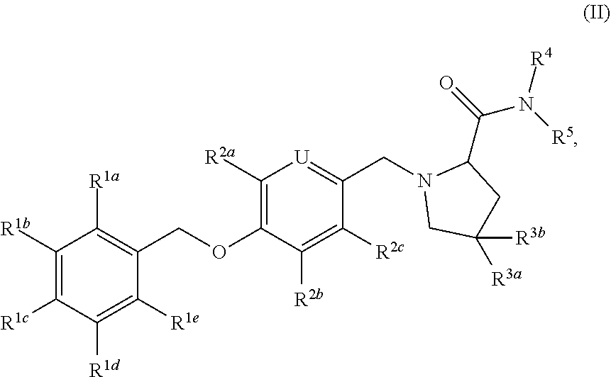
C1([R1e])=C([R1d])C([R1c])=C([R1b])C([R1a])=C1COC1=C([R2a])[U]=C(CN2CC([R3b])([R3a])CC2C(=O)N([R5])[R4])C([R2c])=C1[R2b]
